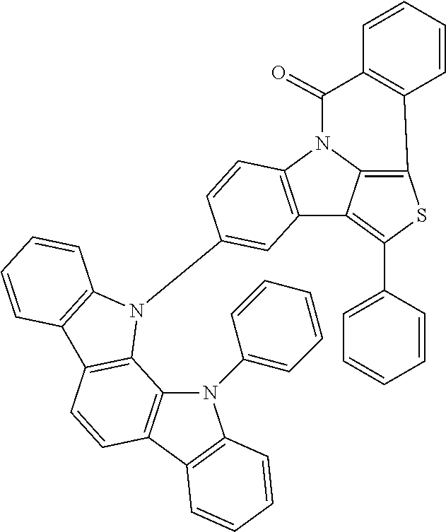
C12=C(N3C4=C(SC(C5=CC=CC=C5)=C14)C1=C(C3=O)C=CC=C1)C=CC(N1C3=C(C=CC4=C3N(C3=CC=CC=C3)C3=C4C=CC=C3)C3=C1C=CC=C3)=C2
